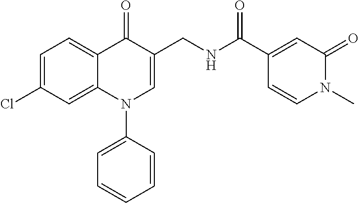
C1=C(Cl)C=C2C(=C1)C(=O)C(CNC(C1=CC(=O)N(C)C=C1)=O)=CN2C1=CC=CC=C1
